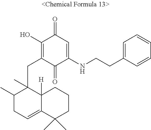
O=C1C(O)=C(CC2(C)C(C)CC=C3C2([H])CCCC3(C)C)C(=O)C(NCCC2=CC=CC=C2)=C1
